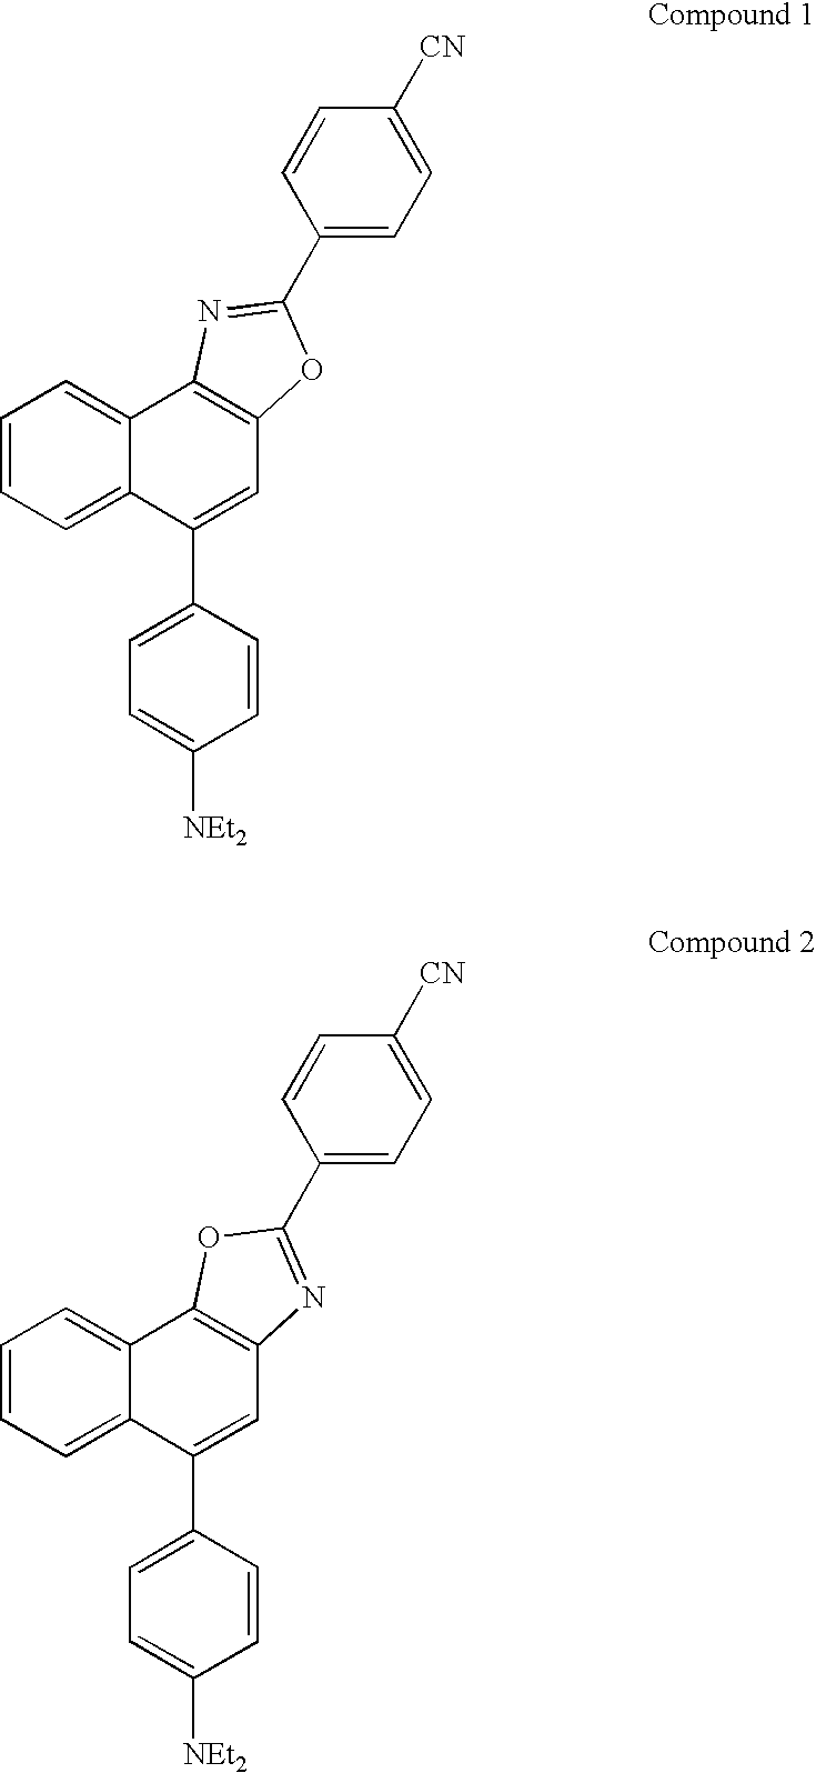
C1=CC=C2C(=C1)C1=C(C=C2C2=CC=C([NEt2])C=C2)OC(C2=CC=C([CN])C=C2)=N1.C1=CC=C2C(=C1)C1=C(C=C2C2=CC=C([NEt2])C=C2)N=C(C2=CC=C([CN])C=C2)O1
